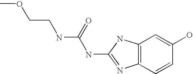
COCCNC(NC1=NC2=C(N1)C=C(O)C=C2)=O
